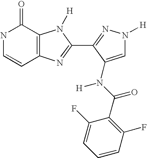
N1C=CC2=C(C1=O)N([H])C(C1=NN([H])C=C1N(C(C1=C(F)C=CC=C1F)=O)[H])=N2
